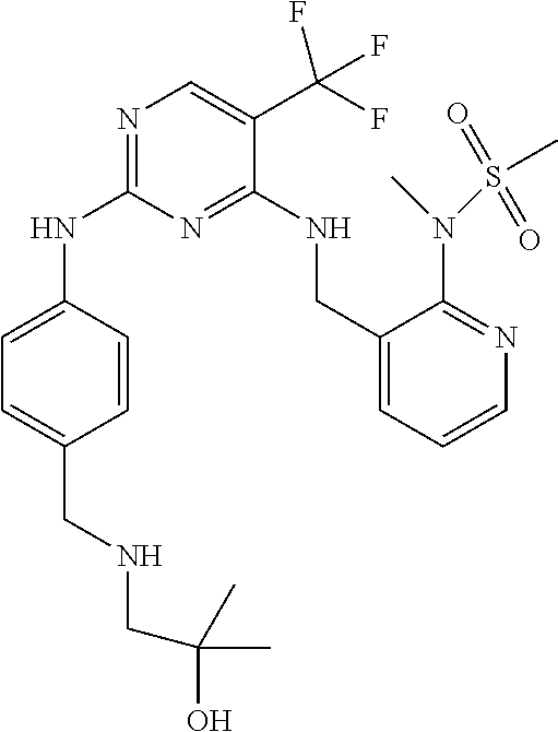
C1=C(NC2=NC=C(C(F)(F)F)C(NCC3=CC=CN=C3N(S(C)(=O)=O)C)=N2)C=CC(CNCC(C)(C)O)=C1
